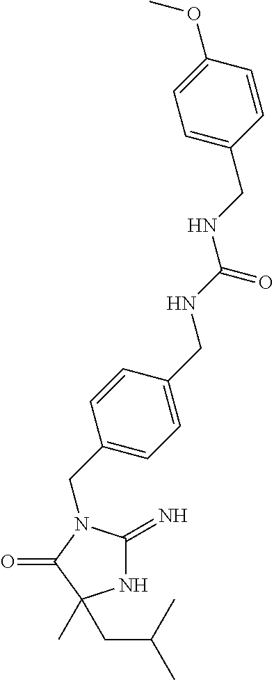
N1C(=N)N(CC2=CC=C(CNC(NCC3=CC=C(OC)C=C3)=O)C=C2)C(=O)C1(C)CC(C)C
